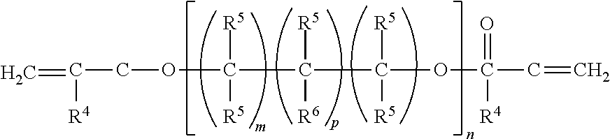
C=C(COC(C(C(OC(C=C)([R4])=O)([R5])[R5])([R6])[R5])([R5])[R5])[R4]
